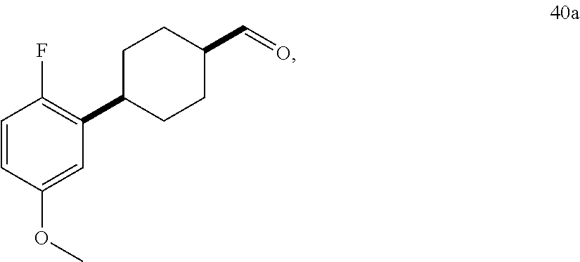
C(C1CCC(C2=C(F)C=CC(OC)=C2)CC1)=O
